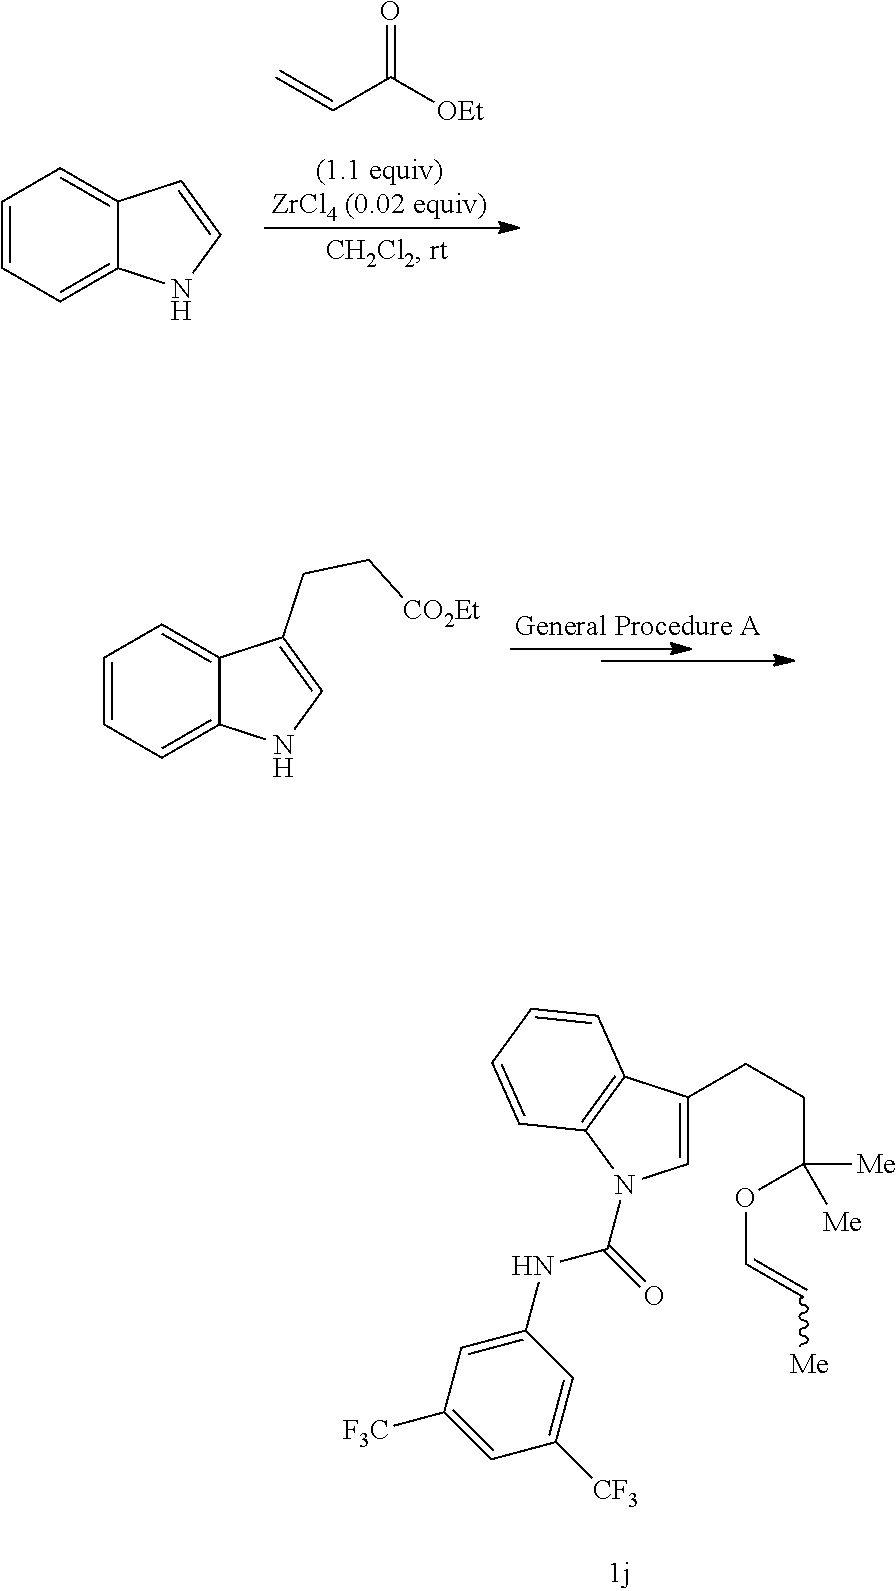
C=CC([OEt])=O.C1=CC=C2C(=C1)C=CN2.C1=CC=C2C(=C1)C(CC[CO2Et])=CN2.C1=C(CCC(OC=C[Me])([Me])[Me])C2=C(N1C(NC1=CC([F3C])=CC([CF3])=C1)=O)C=CC=C2
